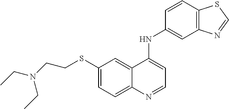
S(C1=CC=C2C(=C1)C(NC1=CC3=C(C=C1)SC=N3)=CC=N2)CCN(CC)CC
